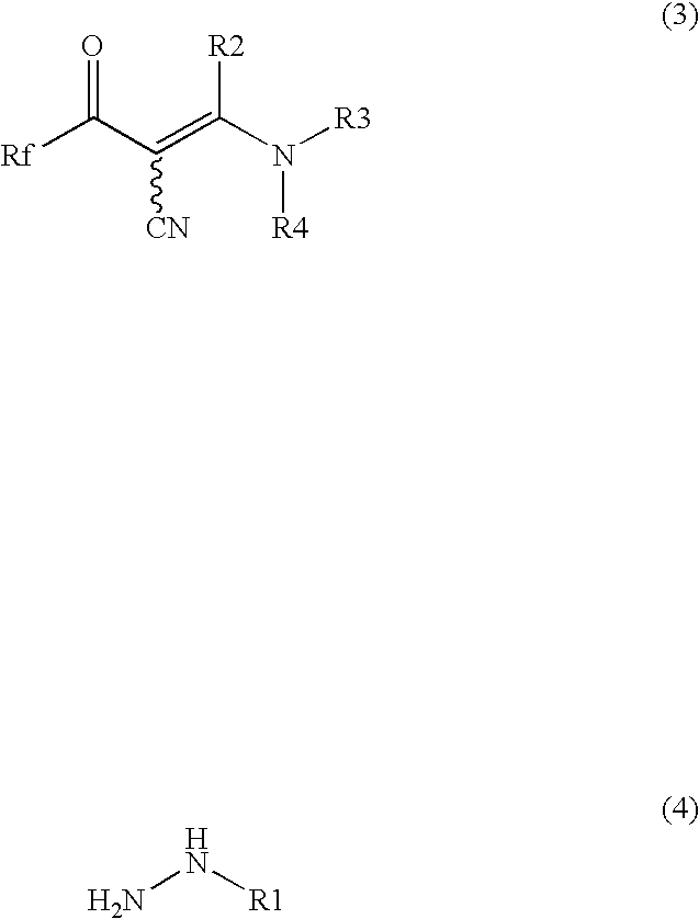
[CN]C(=C([R2])N([R3])[R4])C([Rf])=O.NN[R1]
